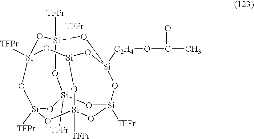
O1[Si]2([TFPr])O[Si]3([TFPr])O[Si]4([C2H4]OC(=O)C)CO[Si]1([TFPr])O[Si]1([TFPr])O[Si]([TFPr])(O2)O[Si]([TFPr])(O[Si]([TFPr])(O1)O4)O3
